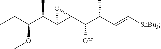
C(C(C(C1C(C(C(C=C[SnBu3])C)O)O1)C)OC)C
